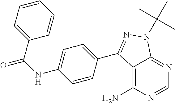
C1=NC(N)=C2C(=N1)N(C(C)(C)C)N=C2C1=CC=C(NC(=O)C2=CC=CC=C2)C=C1
